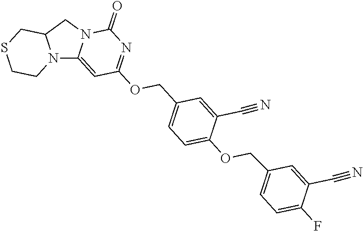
N12C3=CC(OCC4=CC=C(OCC5=CC=C(F)C(C#N)=C5)C(C#N)=C4)=NC(=O)N3CC1CSCC2
